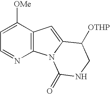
C1=C([OMe])C2=C(N=C1)N1C(=C2)C([OTHP])CNC1=O
